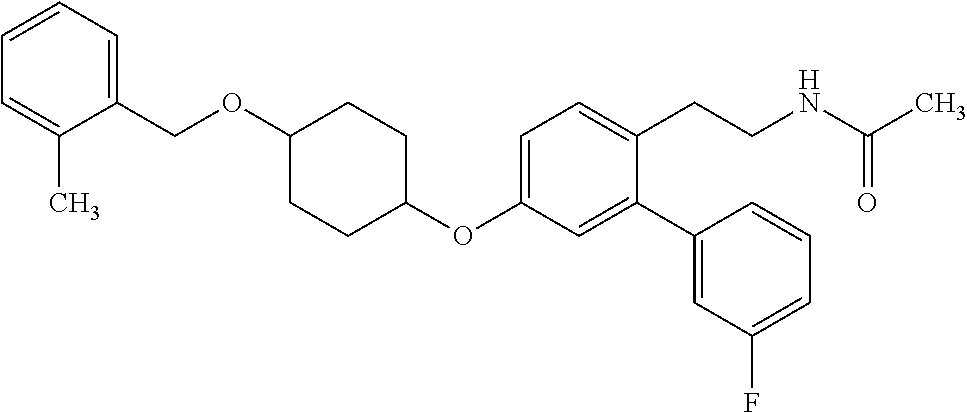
C1=C(OC2CCC(OCC3=CC=CC=C3C)CC2)C=C(C2=CC(F)=CC=C2)C(CCNC(C)=O)=C1
